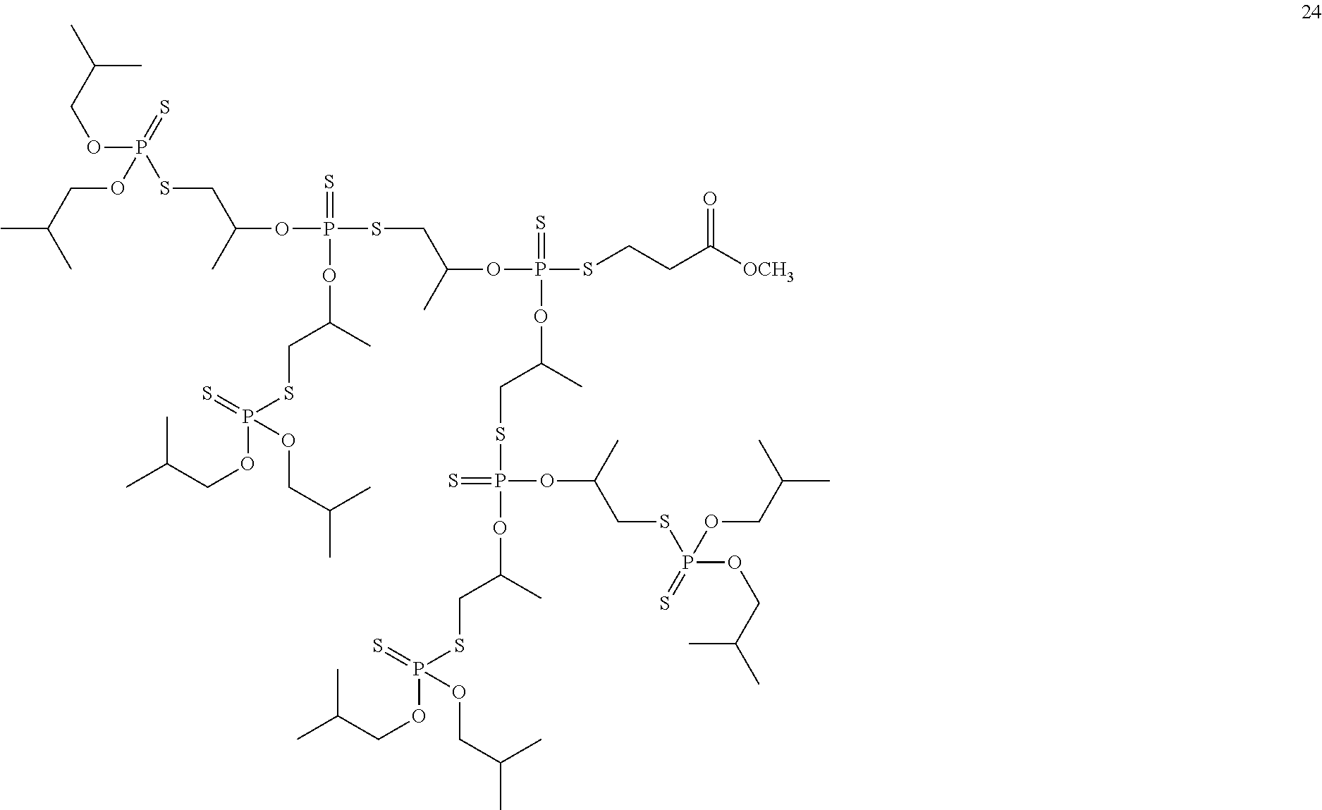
C(COP(SCC(OP(SCC(OP(SCCC([OCH3])=O)(=S)OC(CSP(OC(CSP(OCC(C)C)(=S)OCC(C)C)C)(OC(CSP(OCC(C)C)(=S)OCC(C)C)C)=S)C)C)(=S)OC(CSP(OCC(C)C)(=S)OCC(C)C)C)C)(=S)OCC(C)C)(C)C
